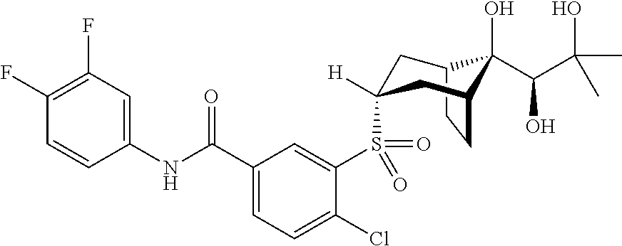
C12CCC(CC(S(C3=CC(C(NC4=CC(F)=C(F)C=C4)=O)=CC=C3Cl)(=O)=O)([H])C1)C2(O)C(C(C)(O)C)O
